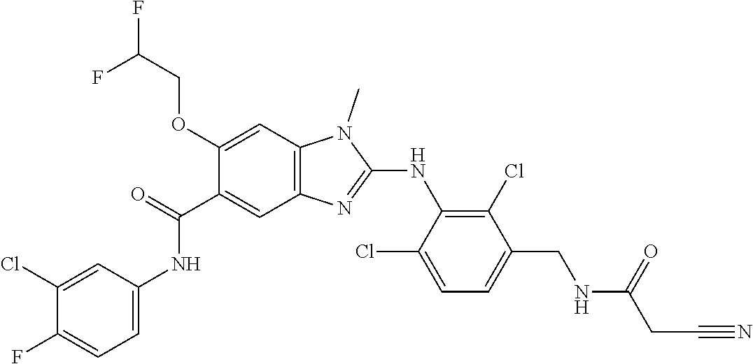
C1(Cl)=CC(NC(C2=CC3=C(C=C2OCC(F)F)N(C)C(NC2=C(Cl)C(CNC(CC#N)=O)=CC=C2Cl)=N3)=O)=CC=C1F
